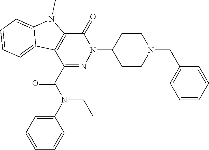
C1=CC=C(N(C(C2=NN(C3CCN(CC4=CC=CC=C4)CC3)C(=O)C3=C2C2=CC=CC=C2N3C)=O)CC)C=C1
